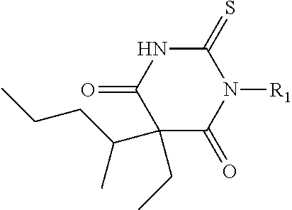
C1(=O)N([R1])C(=S)NC(=O)C1(C(C)CCC)CC
